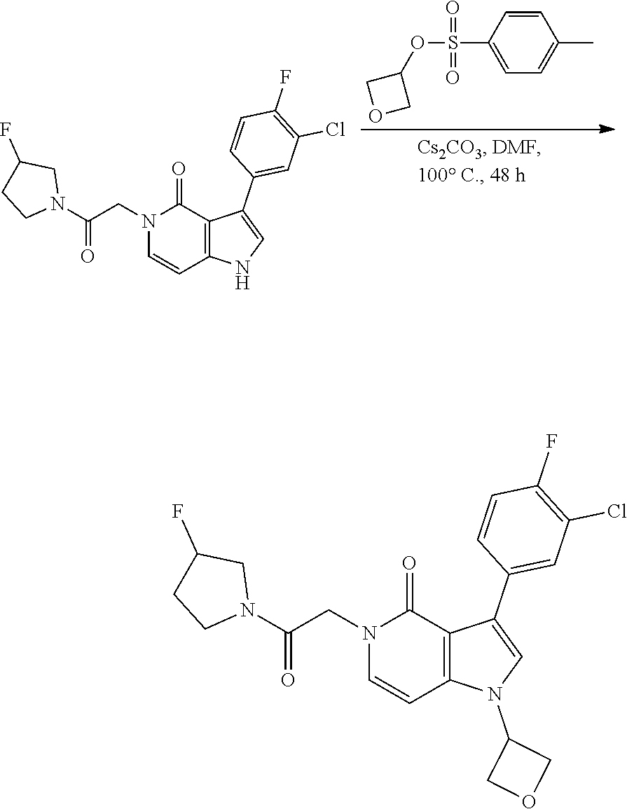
C1=CC(S(OC2COC2)(=O)=O)=CC=C1C.C(CN1C=CC2=C(C1=O)C(C1=CC(Cl)=C(F)C=C1)=CN2)(N1CC(F)CC1)=O.C(CN1C=CC2=C(C1=O)C(C1=CC(Cl)=C(F)C=C1)=CN2C1COC1)(N1CC(F)CC1)=O
